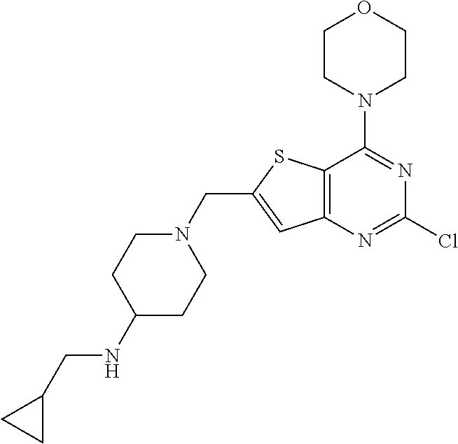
C1CN(C2=NC(Cl)=NC3=C2SC(CN2CCC(NCC4CC4)CC2)=C3)CCO1
